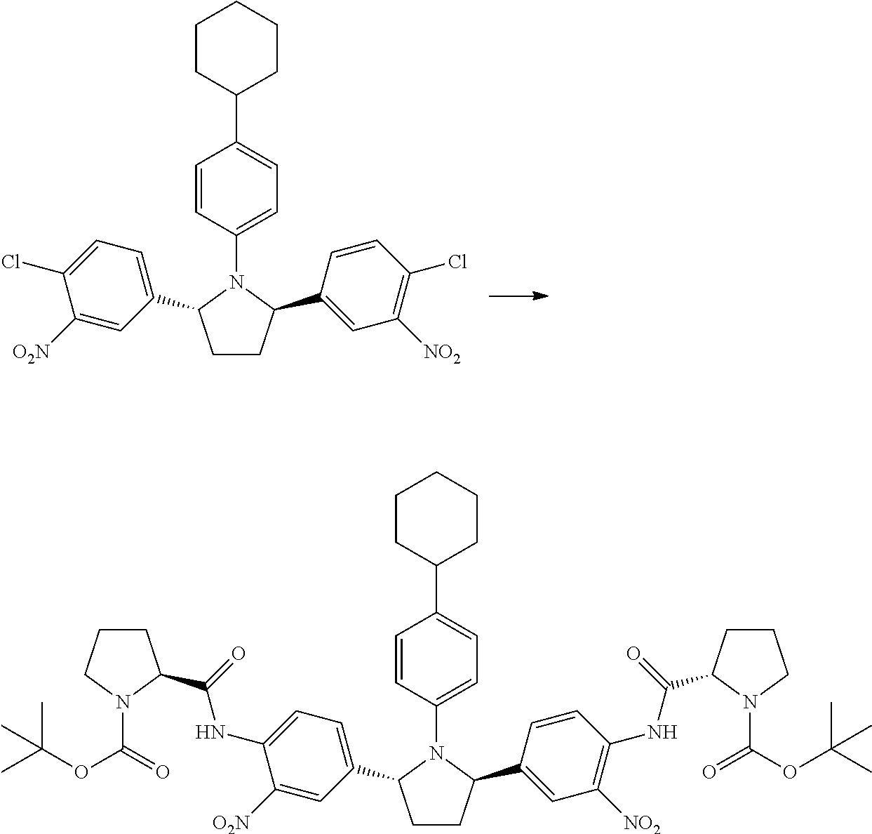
C1CC(C2=CC([NO2])=C(Cl)C=C2)N(C2=CC=C(C3CCCCC3)C=C2)C1C1=CC=C(Cl)C([O2N])=C1.C1CC(C2=CC([NO2])=C(NC(C3CCCN3C(=O)OC(C)(C)C)=O)C=C2)N(C2=CC=C(C3CCCCC3)C=C2)C1C1=CC=C(NC(C2CCCN2C(=O)OC(C)(C)C)=O)C([O2N])=C1
